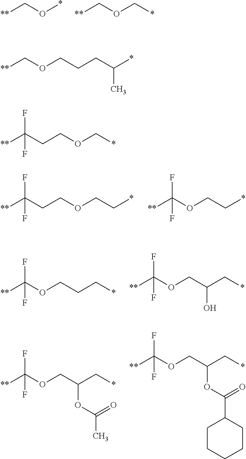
[**]COCCCC(*)C.[**]CO*.[**]COC*.[**]C(OCC*)(F)F.[**]C(CCOCC*)(F)F.[**]C(OCCC*)(F)F.[**]C(OCC(C*)O)(F)F.[**]C(OCC(C*)OC(C)=O)(F)F.[**]C(OCC(C*)OC(C1CCCCC1)=O)(F)F.[**]C(CCOC*)(F)F
